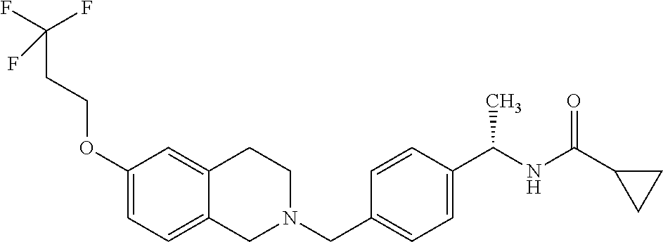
C1(OCCC(F)(F)F)=CC=C2C(=C1)CCN(CC1=CC=C(C(NC(C3CC3)=O)C)C=C1)C2
